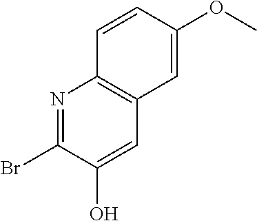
N1=C(Br)C(O)=CC2=C1C=CC(OC)=C2
